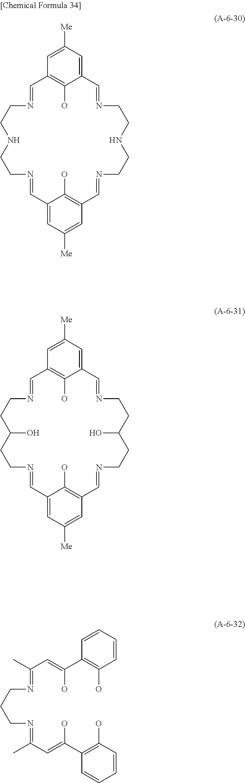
C1=NCCNCCN=CC2=CC([Me])=CC(=C2O)C=NCCNCCN=CC2=CC([Me])=CC1=C2O.C1=NCCC(O)CCN=CC2=CC([Me])=CC(=C2O)C=NCCC(O)CCN=CC2=CC([Me])=CC1=C2O.OC(C1=C(O)C=CC=C1)=CC(C)=NCCCN=C(C=C(O)C1=C(O)C=CC=C1)C
